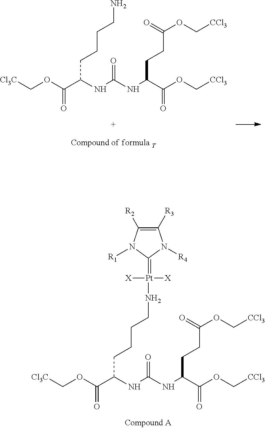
[Cl3C]COC(=O)C(NC(NC(C(=O)OC[CCl3])CCC(=O)OC[CCl3])=O)CCCCN.[Cl3C]COC(=O)C(NC(NC(C(=O)OC[CCl3])CCC(=O)OC[CCl3])=O)CCCCN[Pt]([X])([X])=C1N([R4])C([R3])=C([R2])N1[R1]
